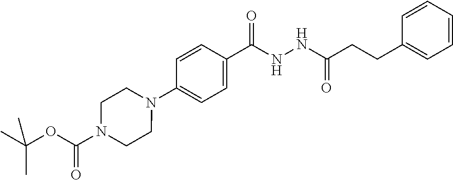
C1=CC(N2CCN(C(OC(C)(C)C)=O)CC2)=CC=C1C(NNC(CCC1=CC=CC=C1)=O)=O
